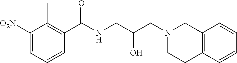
C1([O2N])=CC=CC(C(NCC(CN2CCC3=C(C2)C=CC=C3)O)=O)=C1C
